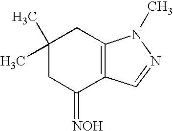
C1(C)(C)CC(=[NOH])C2=C(C1)N(C)N=C2
